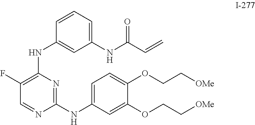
C1=C(NC2=NC(NC3=CC(NC(C=C)=O)=CC=C3)=C(F)C=N2)C=C(OCC[OMe])C(OCC[OMe])=C1
